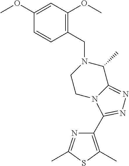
C1(OC)=CC(OC)=C(CN2C(C)C3=NN=C(C4=C(C)SC(C)=N4)N3CC2)C=C1
